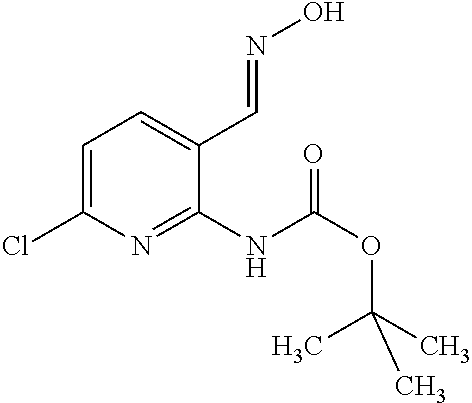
C1=C(Cl)N=C(NC(OC(C)(C)C)=O)C(C=NO)=C1
